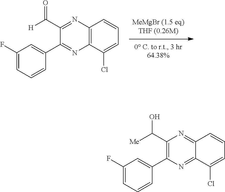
C12=C(C=CC=C1Cl)N=C(C(=O)[H])C(C1=CC(F)=CC=C1)=N2.C12=NC(C3=CC(F)=CC=C3)=C(C(O)[Me])N=C1C=CC=C2Cl
